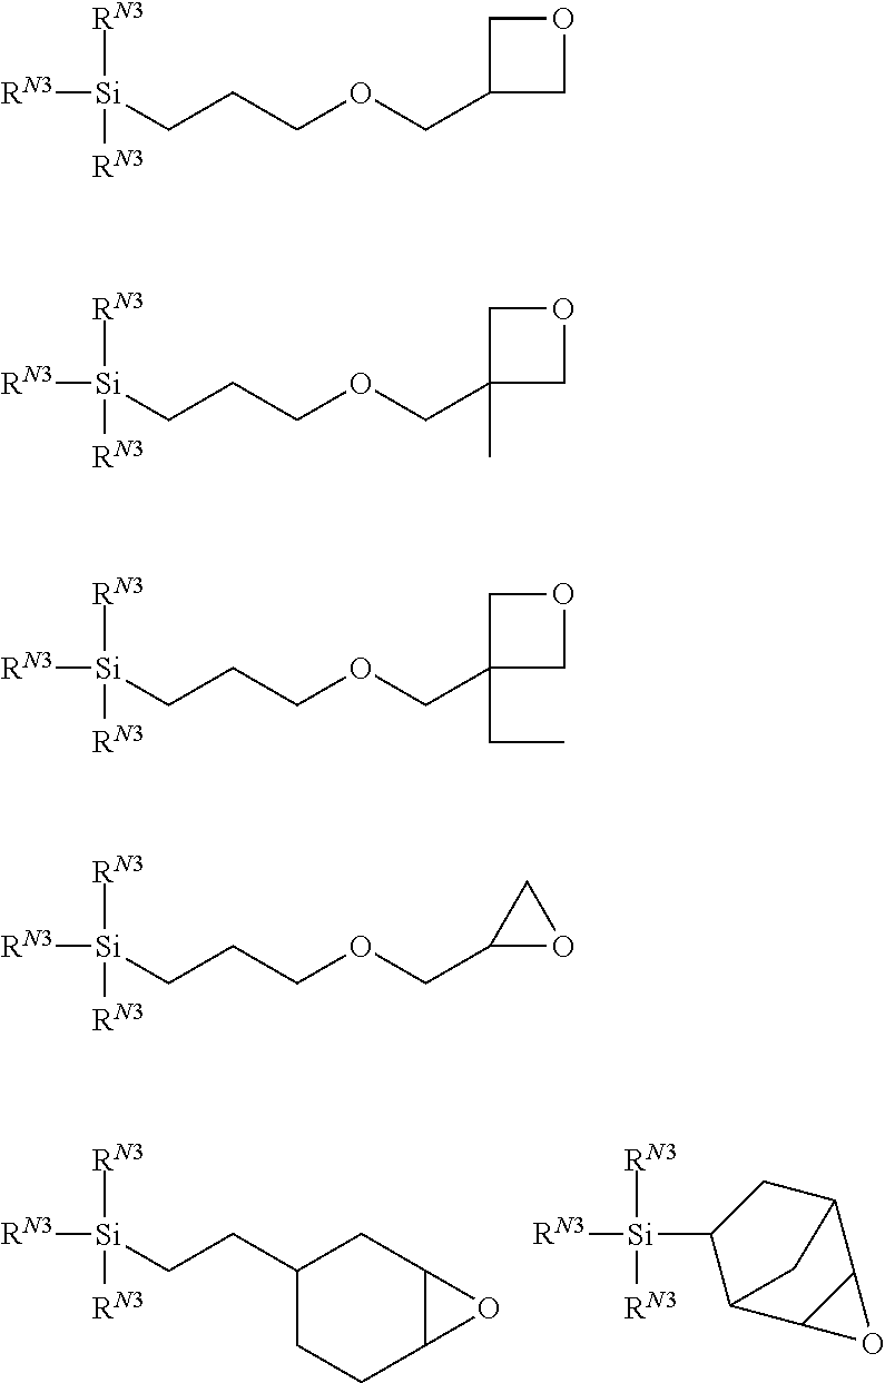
[RN3][Si](CCC1CCC2C(C1)O2)([RN3])[RN3].[RN3][Si]([RN3])([RN3])C1CC2C3C(C1C2)O3.[RN3][Si](CCCOCC1COC1)([RN3])[RN3].[RN3][Si](CCCOCC1(C)COC1)([RN3])[RN3].[RN3][Si](CCCOCC1(CC)COC1)([RN3])[RN3].[RN3][Si](CCCOCC1OC1)([RN3])[RN3]
